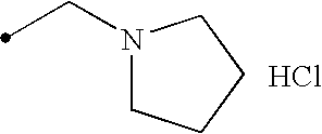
N1(CC)CCCC1.Cl
